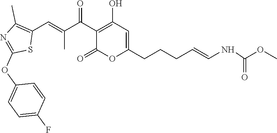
O1C(CCCC=CNC(OC)=O)=CC(O)=C(C(C(C)=CC2=C(C)N=C(OC3=CC=C(F)C=C3)S2)=O)C1=O
